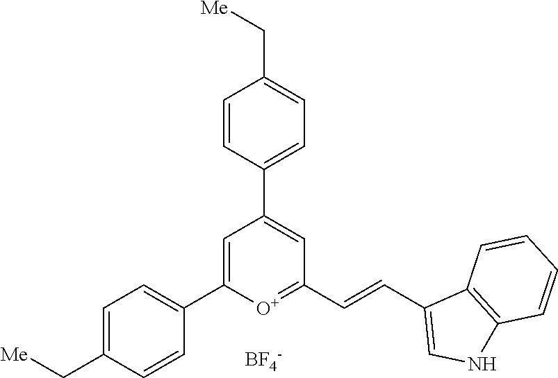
[BF4-].C1=C(C2=CC=C(C[Me])C=C2)[O+]=C(C=CC2=CNC3=C2C=CC=C3)C=C1C1=CC=C(C[Me])C=C1
